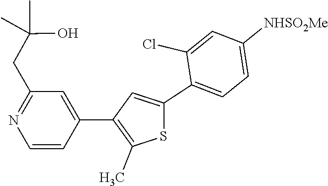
C1(CC(C)(C)O)=NC=CC(C2=C(C)SC(C3=CC=C([NHSO2Me])C=C3Cl)=C2)=C1
